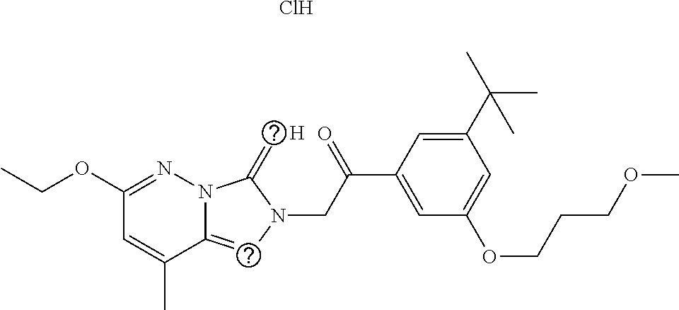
C12=CN(CC(C3=CC(OCCCOC)=CC(C(C)(C)C)=C3)=O)C(=C)N1N=C(OCC)C=C2C.Cl.[H]
